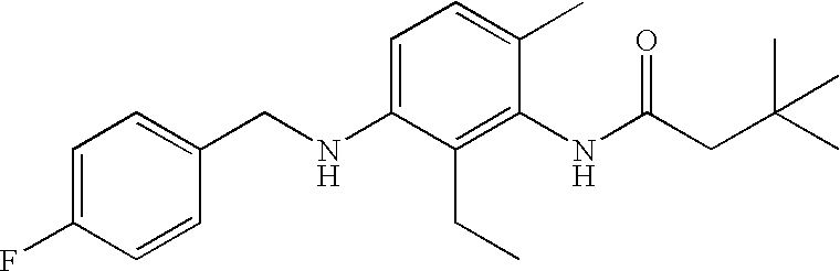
C1=C(F)C=CC(CNC2=CC=C(C)C(NC(CC(C)(C)C)=O)=C2CC)=C1
